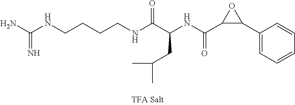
C(NCCCCNC(C(NC(C1C(C2=CC=CC=C2)O1)=O)CC(C)C)=O)(N)=N
